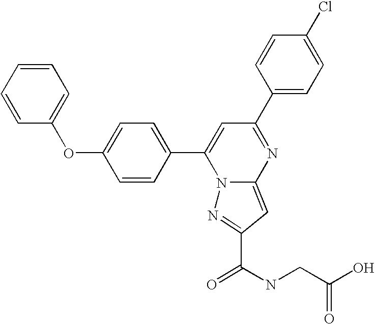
C1=CC(C2=CC(C3=CC=C(Cl)C=C3)=NC3=CC(C(=O)NCC(O)=O)=NN23)=CC=C1OC1=CC=CC=C1
